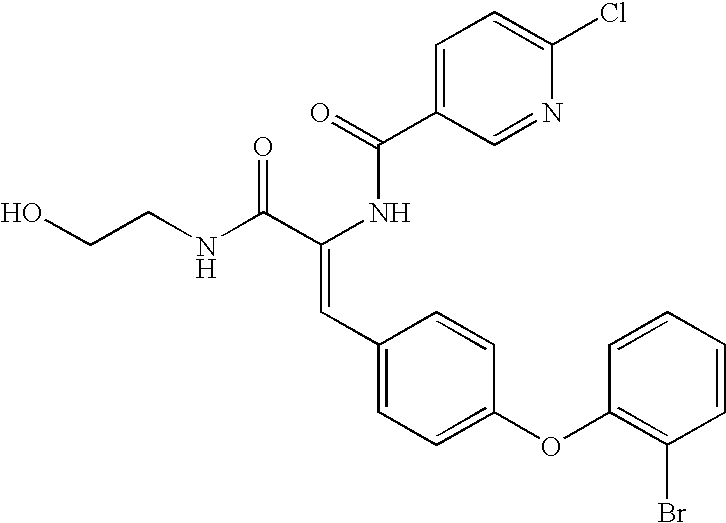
C1=C(C(=O)NC(C(NCCO)=O)=CC2=CC=C(OC3=C(Br)C=CC=C3)C=C2)C=NC(Cl)=C1
